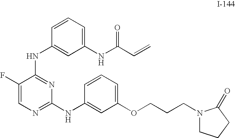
C1(NC(C=C)=O)=CC=CC(NC2=NC(NC3=CC(OCCCN4CCCC4=O)=CC=C3)=NC=C2F)=C1
